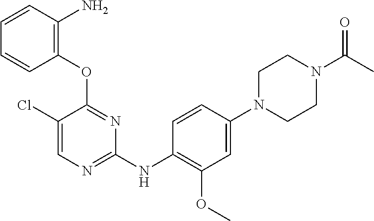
C1(OC2=NC(NC3=C(OC)C=C(N4CCN(C(C)=O)CC4)C=C3)=NC=C2Cl)=C(N)C=CC=C1
